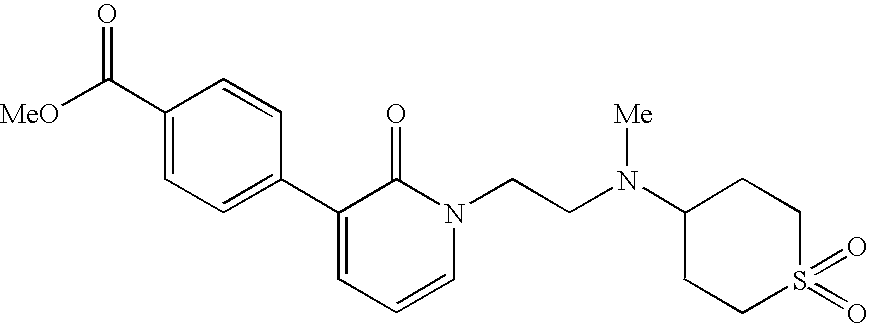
[MeO]C(C1=CC=C(C2=CC=CN(CCN([Me])C3CCS(=O)(=O)CC3)C2=O)C=C1)=O
